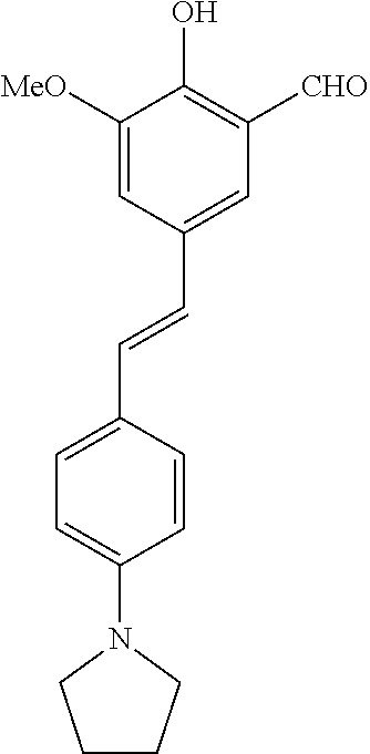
C1=C([MeO])C(O)=C([CHO])C=C1C=CC1=CC=C(N2CCCC2)C=C1
